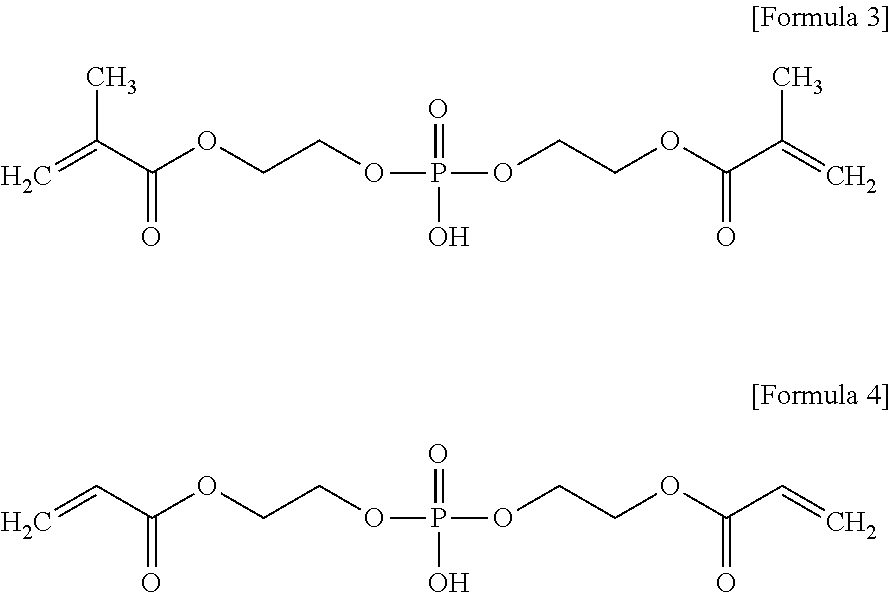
C=C(C(OCCOP(=O)(O)OCCOC(C(=C)C)=O)=O)C.C=CC(OCCOP(=O)(O)OCCOC(C=C)=O)=O
